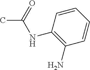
CC(=O)NC1=C(N)C=CC=C1
